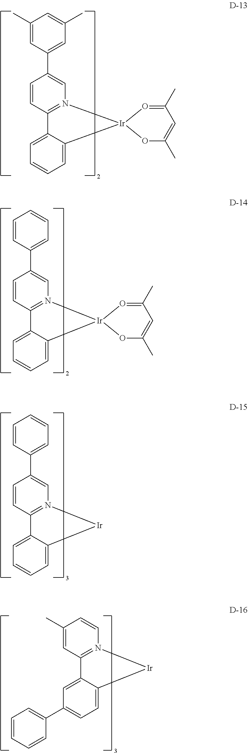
C1=CC2=N(C=C1C1=CC(C)=CC(C)=C1)[Ir]1(C3=CC=CC=C23)OC(C)=CC(C)=O1.C1=CC2=N(C=C1C1=CC=CC=C1)[Ir]1(C3=CC=CC=C23)OC(C)=CC(C)=O1.C1=CC2=N(C=C1C1=CC=CC=C1)[Ir]C1=CC=CC=C21.C1(C)=CC2=N(C=C1)[Ir]C1=CC=C(C3=CC=CC=C3)C=C21
